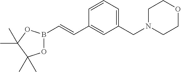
O1B(C=CC2=CC(CN3CCOCC3)=CC=C2)OC(C)(C)C1(C)C
